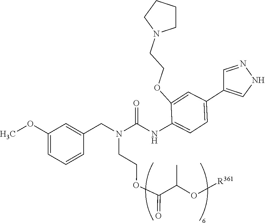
C1(OC)=CC=CC(CN(C(NC2=CC=C(C3=CNN=C3)C=C2OCCN2CCCC2)=O)CCOC(=O)C(O[R361])C)=C1
